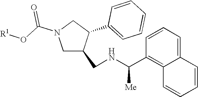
C1C(CNC(C2=C3C(=CC=C2)C=CC=C3)[Me])C(C2=CC=CC=C2)CN1C(O[R1])=O
